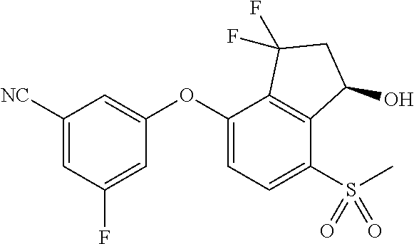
C1([NC])=CC(F)=CC(OC2=CC=C(S(C)(=O)=O)C3=C2C(F)(F)CC3O)=C1
